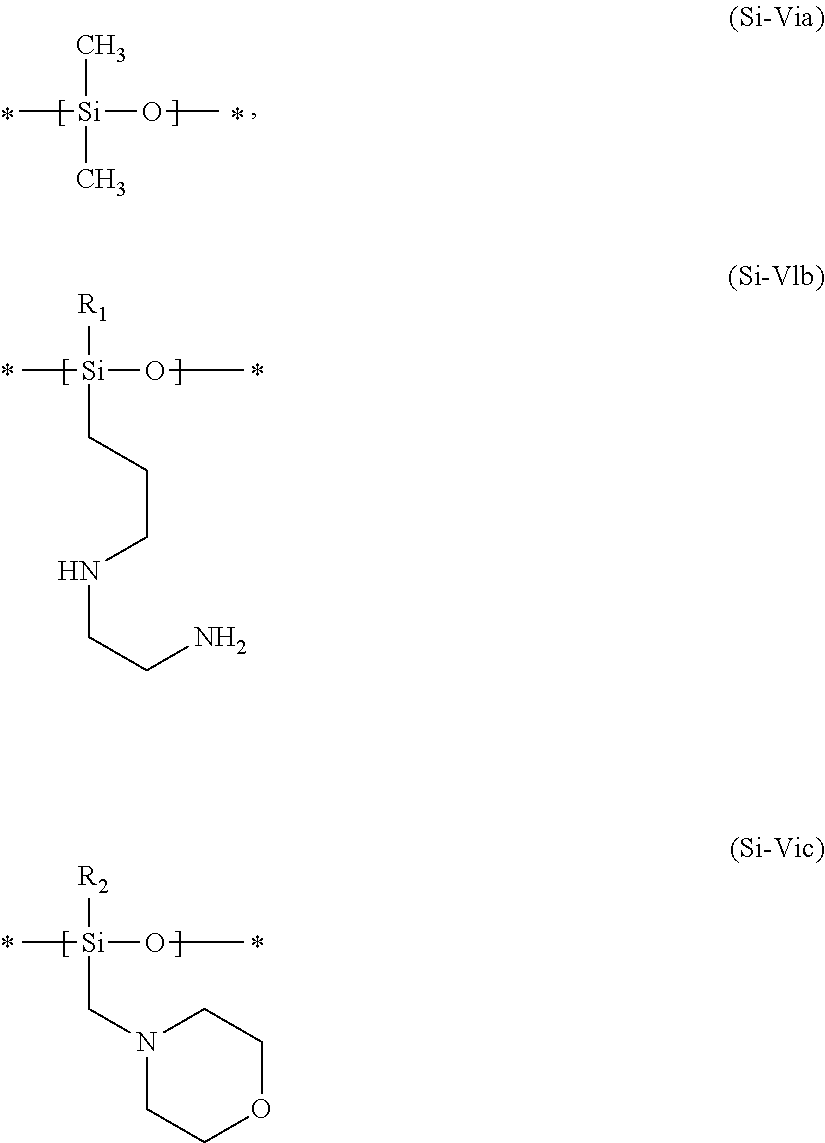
C[Si](OC)(C)C.[Si]([R1])(CCCNCCN)(OC)C.[Si]([R2])(CN1CCOCC1)(OC)C
